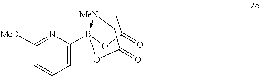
[MeN]12->B(C3=CC=CC([MeO])=N3)(OC(=O)C1)OC(=O)C2
